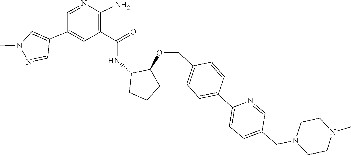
C1CN(CC2=CC=C(C3=CC=C(COC4C(NC(C5=C(N)N=CC(C6=CN(C)N=C6)=C5)=O)CCC4)C=C3)N=C2)CCN1C
